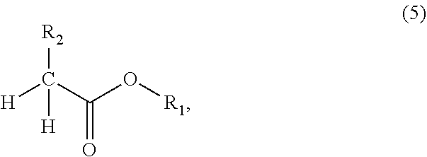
[H]C(C(O[R1])=O)([R2])[H]
